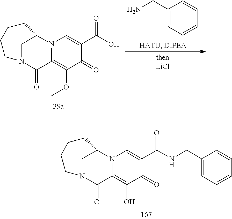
C1(=O)C(C(=O)NCC2=CC=CC=C2)=CN2C(=C1O)C(=O)N1CC2CCCC1.C1(=O)C(C(=O)O)=CN2C(=C1OC)C(=O)N1CC2CCCC1.C1(CN)=CC=CC=C1
